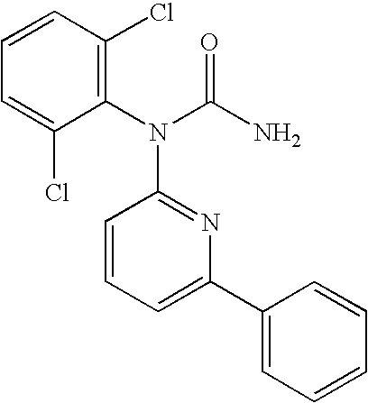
C1=C(Cl)C(N(C(N)=O)C2=NC(C3=CC=CC=C3)=CC=C2)=C(Cl)C=C1
